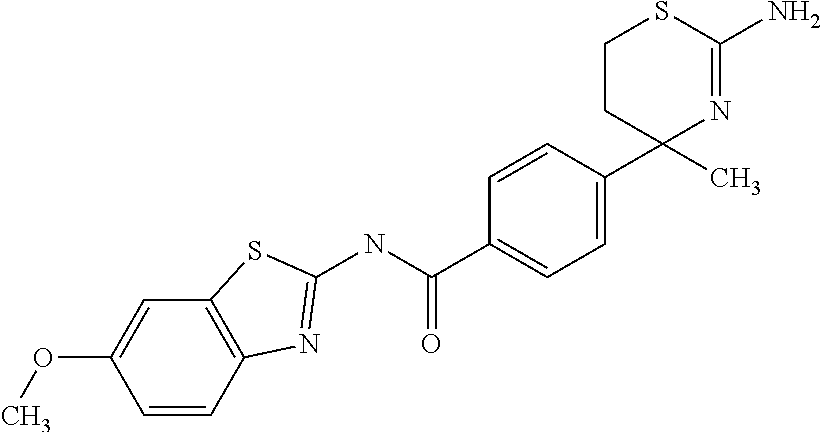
C1=CC(C2(C)N=C(N)SCC2)=CC=C1C(NC1=NC2=C(C=C(OC)C=C2)S1)=O
